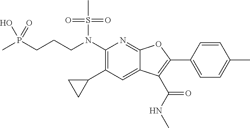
N(C1=C(C2CC2)C=C2C(=N1)OC(C1=CC=C(C)C=C1)=C2C(NC)=O)(S(C)(=O)=O)CCCP(C)(O)=O
